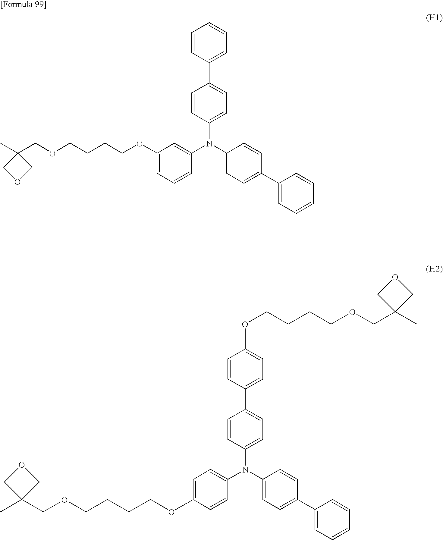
C1(C)(COCCCCOC2=CC=CC(N(C3=CC=C(C4=CC=CC=C4)C=C3)C3=CC=C(C4=CC=CC=C4)C=C3)=C2)COC1.C1=C(OCCCCOCC2(C)COC2)C=CC(N(C2=CC=C(C3=CC=C(OCCCCOCC4(C)COC4)C=C3)C=C2)C2=CC=C(C3=CC=CC=C3)C=C2)=C1
